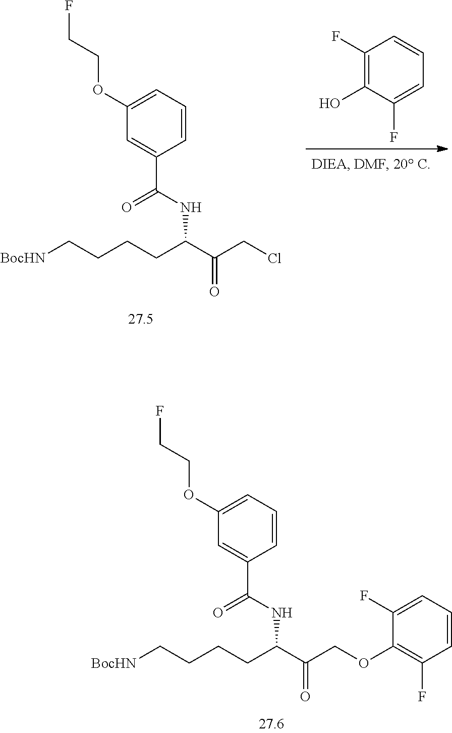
C(NC(C(COC1=C(F)C=CC=C1F)=O)CCCC[BocHN])(=O)C1=CC(OCCF)=CC=C1.C1(F)=C(O)C(F)=CC=C1.C(NC(C(CCl)=O)CCCC[BocHN])(=O)C1=CC(OCCF)=CC=C1
